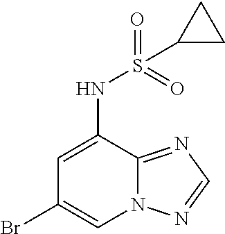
C1=C(NS(=O)(=O)C2CC2)C2=NC=NN2C=C1Br
